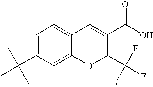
C1(C(O)=O)=CC2=CC=C(C(C)(C)C)C=C2OC1C(F)(F)F
